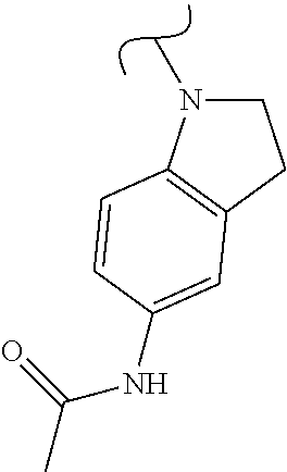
C1CC2=C(N1C)C=CC(NC(=O)C)=C2
